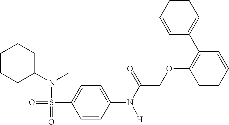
C1CCC(N(C)S(=O)(C2=CC=C(N(C(=O)COC3=C(C4=CC=CC=C4)C=CC=C3)[H])C=C2)=O)CC1
